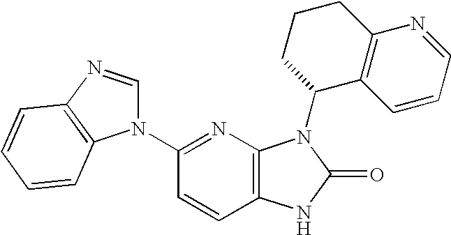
C12=C(N=C(N3C=NC4=C3C=CC=C4)C=C1)N(C1C3=C(CCC1)N=CC=C3)C(=O)N2
